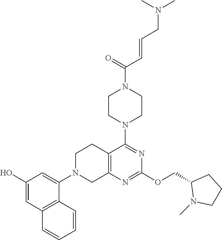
C1N(C2=CC(O)=CC3=C2C=CC=C3)CC2=C(C1)C(N1CCN(C(=O)C=CCN(C)C)CC1)=NC(OCC1N(C)CCC1)=N2
